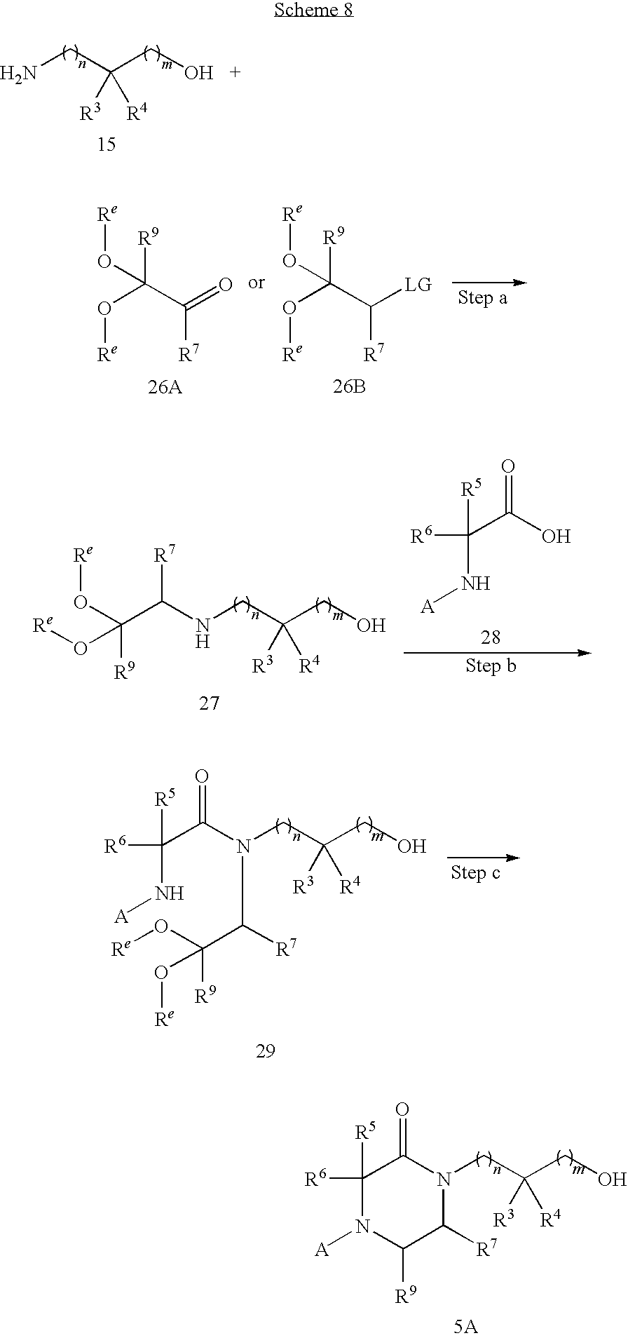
NCC(CO)([R3])[R4].O(C(C([R7])=O)([R9])O[Re])[Re].O(C(C([R7])[LG])([R9])O[Re])[Re].[26B].C(C(NCC(CO)([R3])[R4])[R7])([R9])(O[Re])O[Re].O=C(O)C([R6])([R5])N[A].C(N[A])(C(N(C(C(O[Re])(O[Re])[R9])[R7])CC(CO)([R3])[R4])=O)([R5])[R6].C1([R5])([R6])C(=O)N(CC(CO)([R3])[R4])C([R7])C([R9])N1[A]
